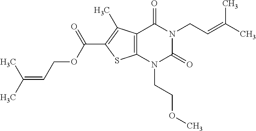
C12=C(N(CCOC)C(=O)N(CC=C(C)C)C1=O)SC(C(=O)OCC=C(C)C)=C2C
